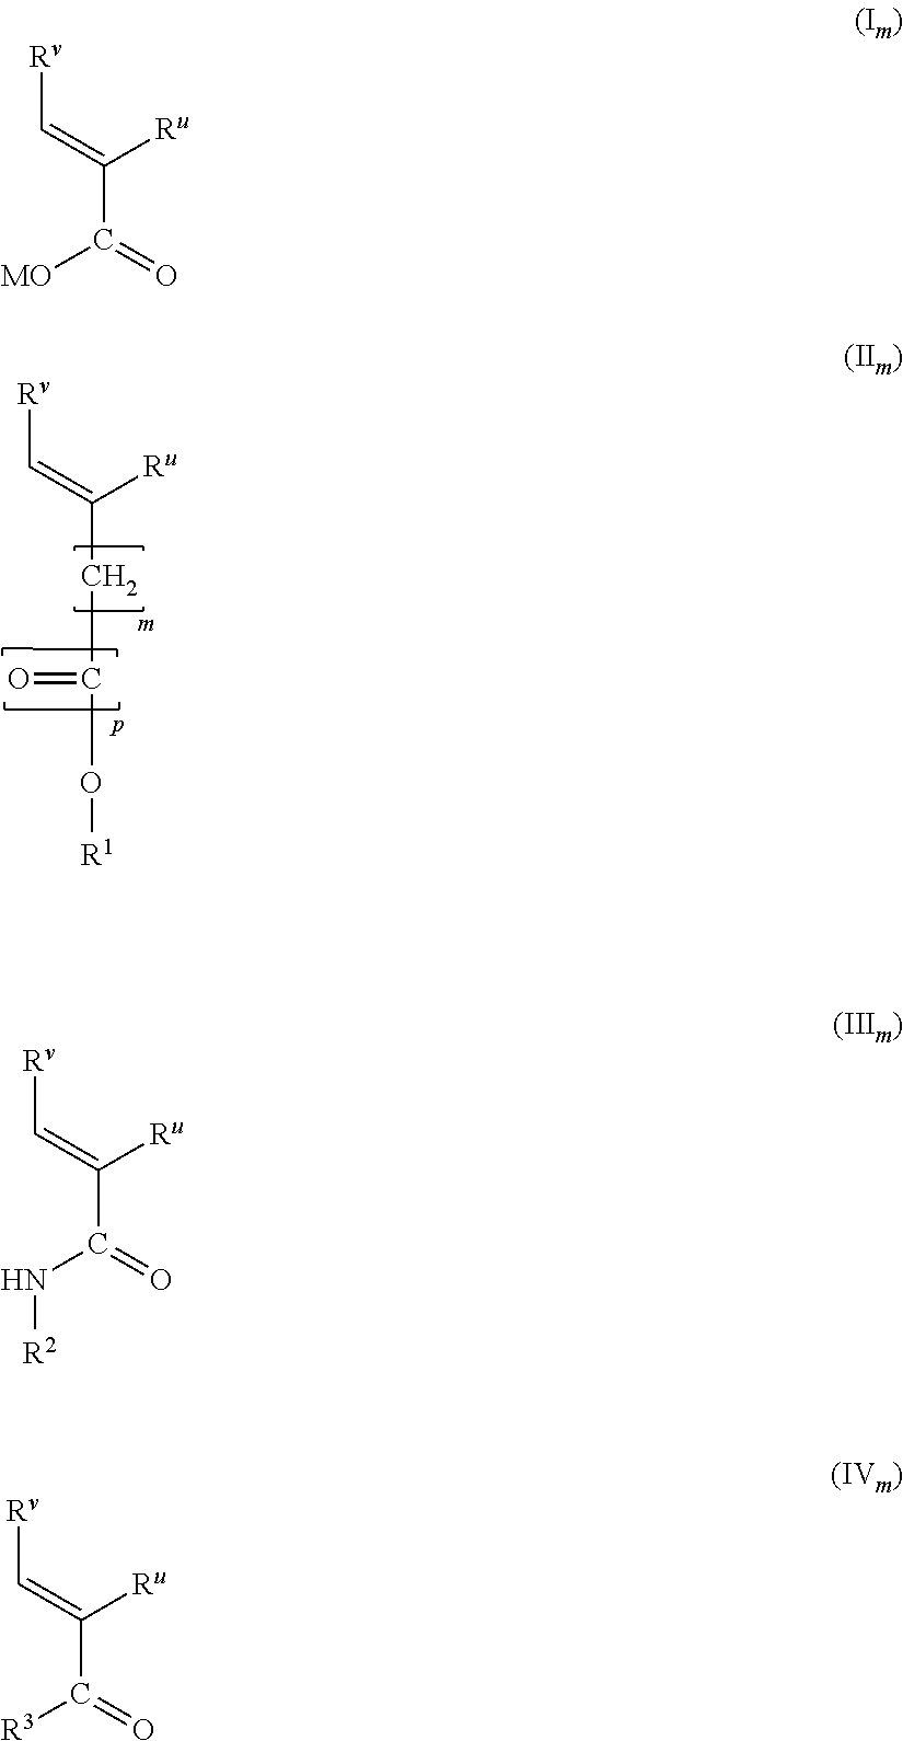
[Rv]C=C(CC(=O)O[R1])[Ru].[Rv]C=C(C(=O)[MO])[Ru].[Rv]C=C(C(=O)N[R2])[Ru].[Rv]C=C(C(=O)[R3])[Ru]
